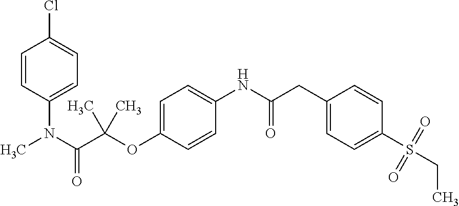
C1(OC(C(N(C)C2=CC=C(Cl)C=C2)=O)(C)C)=CC=C(NC(CC2=CC=C(S(CC)(=O)=O)C=C2)=O)C=C1
